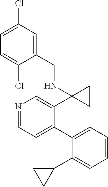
N1=CC=C(C2=CC=CC=C2C2CC2)C(C2(NCC3=CC(Cl)=CC=C3Cl)CC2)=C1
